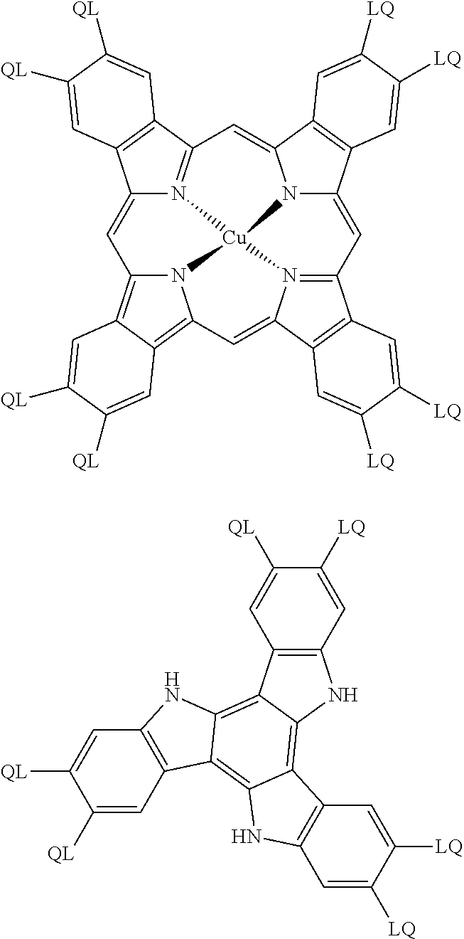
C12=CC3=C4C(=C5N3[Cu]36N1=C(C1=C2C=C([QL])C([QL])=C1)C=C1N3C(=CC2=N6C(=C5)C3=C2C=C([LQ])C([LQ])=C3)C2=C1C=C([LQ])C([LQ])=C2)C=C([QL])C([QL])=C4.C12=C(C=C([LQ])C([QL])=C1)NC1=C3C(=C4C(=C21)NC1=C4C=C([QL])C([QL])=C1)NC1=C3C=C([LQ])C([LQ])=C1
